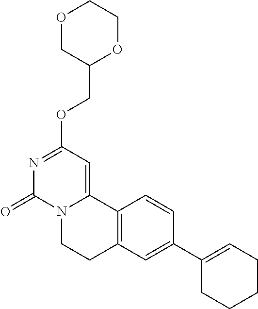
O1CC(COC2=NC(=O)N3C(=C2)C2=C(CC3)C=C(C3=CCCCC3)C=C2)OCC1
